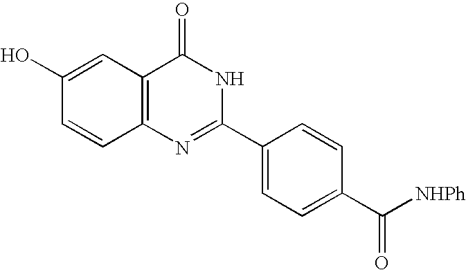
C12=C(C=C(O)C=C1)C(=O)NC(C1=CC=C(C([NHPh])=O)C=C1)=N2
